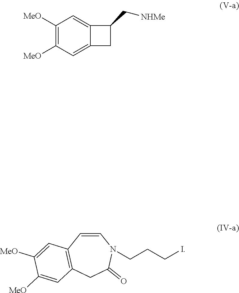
C1([MeO])=C([MeO])C=C2C(=C1)C(C[NHMe])C2.C1=CC2=C(CC(=O)N1CCCI)C=C([MeO])C([MeO])=C2
